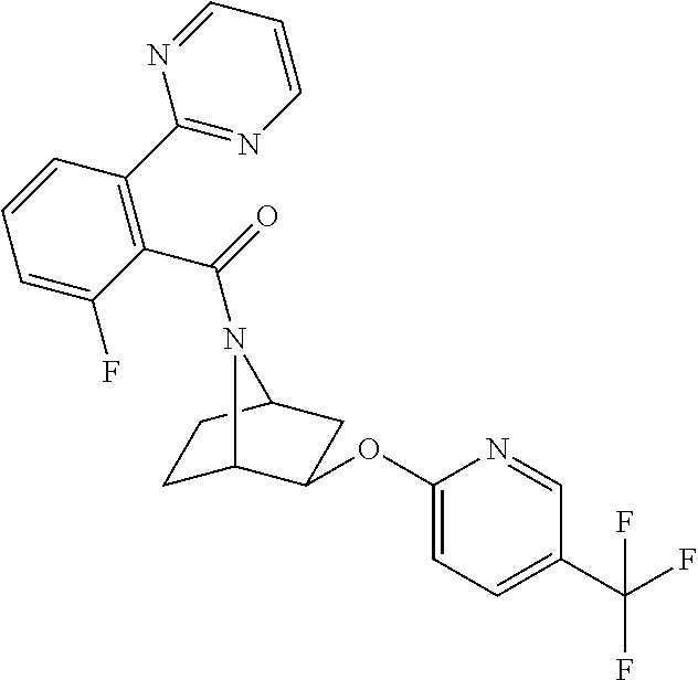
C1(C2=C(C(=O)N3C4CCC3CC4OC3=CC=C(C(F)(F)F)C=N3)C(F)=CC=C2)=NC=CC=N1
